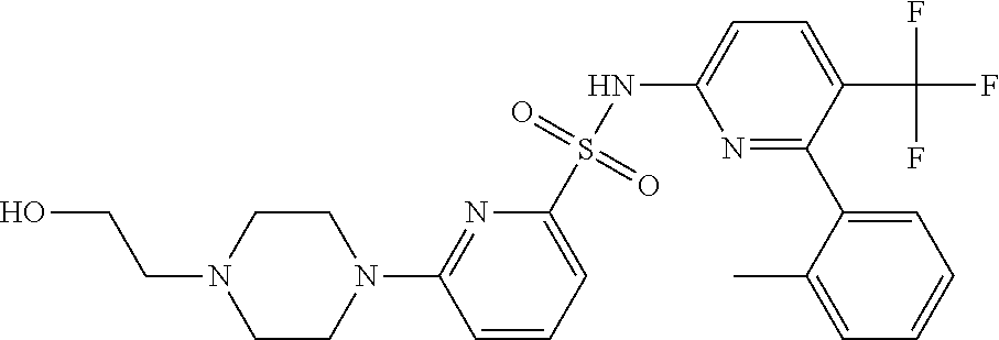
C1CN(C2=NC(S(NC3=CC=C(C(F)(F)F)C(C4=CC=CC=C4C)=N3)(=O)=O)=CC=C2)CCN1CCO
